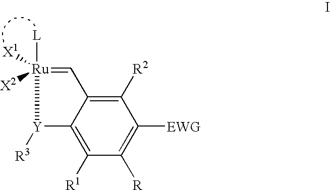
C1([R2])=C2C(=C([R1])C([R])=C1[EWG])[Y]([R3])[Ru]([X1])([X2])([L])=C2
